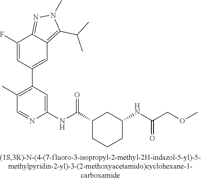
C1(F)=CC(C2=C(C)C=NC(NC(C3CCCC(NC(=O)COC)C3)=O)=C2)=CC2=C(C(C)C)N(C)N=C12
